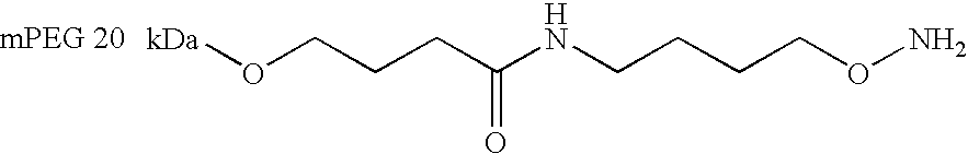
[mPEG 20].[kDa]OCCCC(NCCCCON)=O
